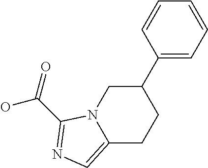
C12=CN=C(C(=O)O)N1CC(C1=CC=CC=C1)CC2
